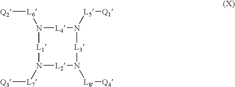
N1([L6][Q2])[L4]N([L5][Q1])[L3]N([L8][Q4])[L2]N([L7][Q3])[L1]1
